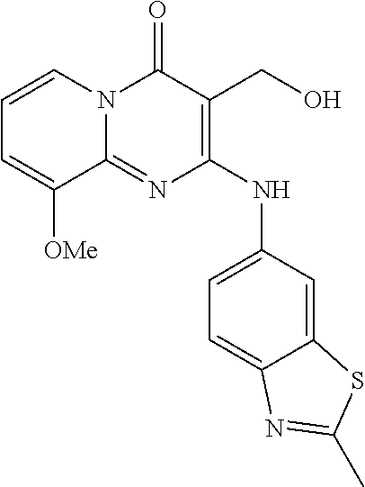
C1=CN2C(=NC(NC3=CC=C4C(=C3)SC(C)=N4)=C(CO)C2=O)C([OMe])=C1
